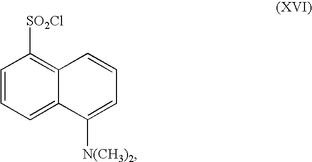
C1=CC=C2C(=C1[SO2Cl])C=CC=C2[N(CH3)2]
